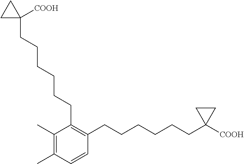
C1(C)=C(C)C=CC(CCCCCCC2([COOH])CC2)=C1CCCCCCC1([COOH])CC1
